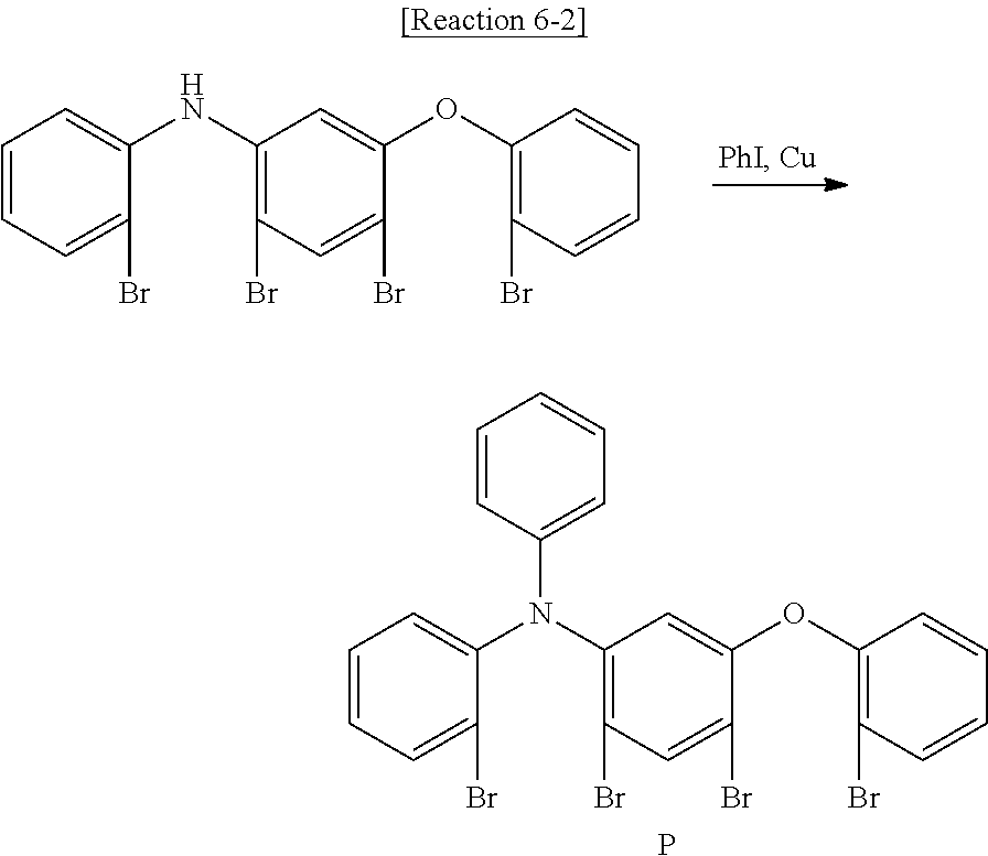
C1=CC=C(Br)C(NC2=C(Br)C=C(Br)C(OC3=C(Br)C=CC=C3)=C2)=C1.C1=CC=C(Br)C(N(C2=C(Br)C=C(Br)C(OC3=C(Br)C=CC=C3)=C2)C2=CC=CC=C2)=C1.P
